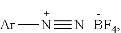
[Ar]N#N.[BF4]
